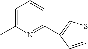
C1=C(C)N=C(C2=CSC=C2)C=C1
